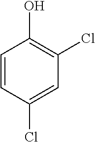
C1=CC(Cl)=CC(Cl)=C1O
